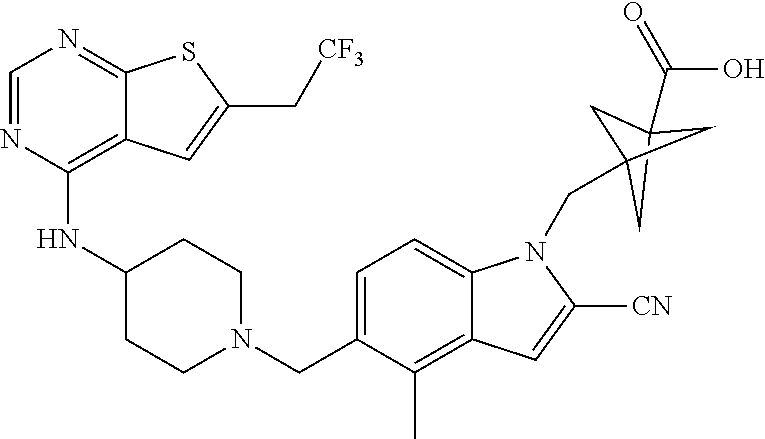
C1=NC(NC2CCN(CC3=CC=C4C(=C3C)C=C([CN])N4CC34CC(C(O)=O)(C3)C4)CC2)=C2C(=N1)SC(C[CF3])=C2
